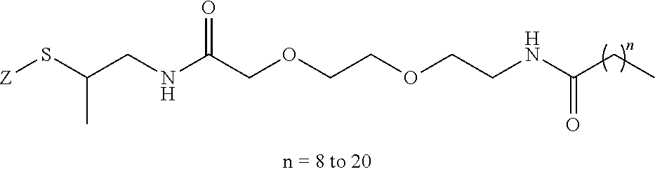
C(NC(COCCOCCNC(CC)=O)=O)C(S[Z])C
